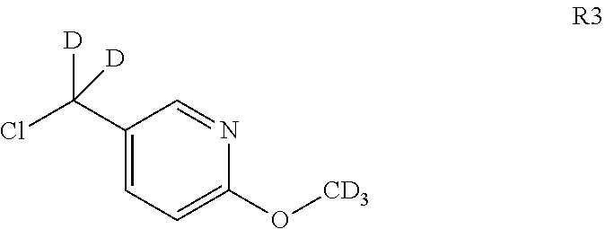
C1(C(Cl)([D])[D])=CC=C(O[CD3])N=C1
